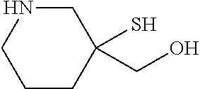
C1CC(CO)(S)CNC1
